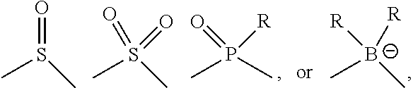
C[B-](C)([R])[R].CS(C)=O.CS(C)(=O)=O.CP(C)(=O)[R]
